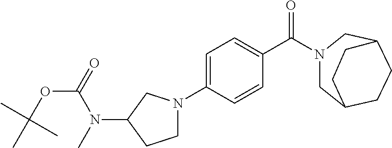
C1C2CCC(CN1C(C1=CC=C(N3CCC(N(C)C(=O)OC(C)(C)C)C3)C=C1)=O)CC2
